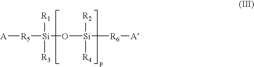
[A][R5][Si]([R1])([R3])O[Si]([R6][A])([R2])[R4]
